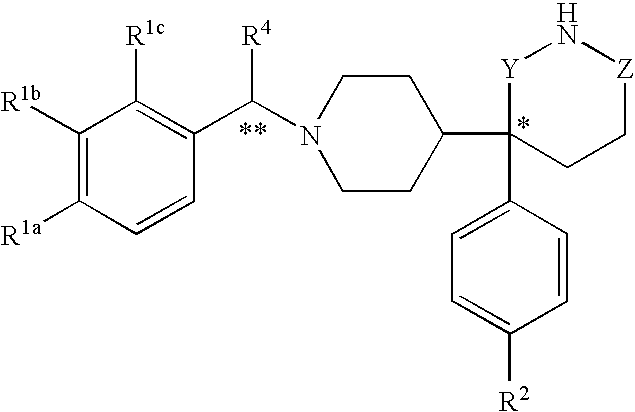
C1([R1b])=C([R1a])C=CC(C(N2CCC(C3(C4=CC=C([R2])C=C4)CC[Z]N[Y]3)CC2)[R4])=C1[R1c]
